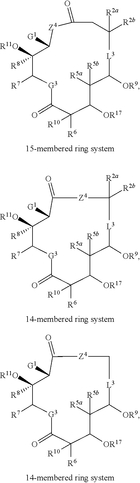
[G3]1C(=O)C([R6])([R10])C([OR17])C([R5b])([R5a])C([OR9])[L3]C([R2b])([R2a])CC(=O)[Z4]C([G1])C([R11O])([R8])C1[R7].[G3]1C(=O)C([R6])([R10])C([OR17])C([R5b])([R5a])C([OR9])[L3]C([R2b])([R2a])[Z4]C(=O)C([G1])C([R11O])([R8])C1[R7].[G3]1C(=O)C([R6])([R10])C([OR17])C([R5b])([R5a])C([OR9])[L3]C[Z4]C(=O)C([G1])C([R11O])([R8])C1[R7]
